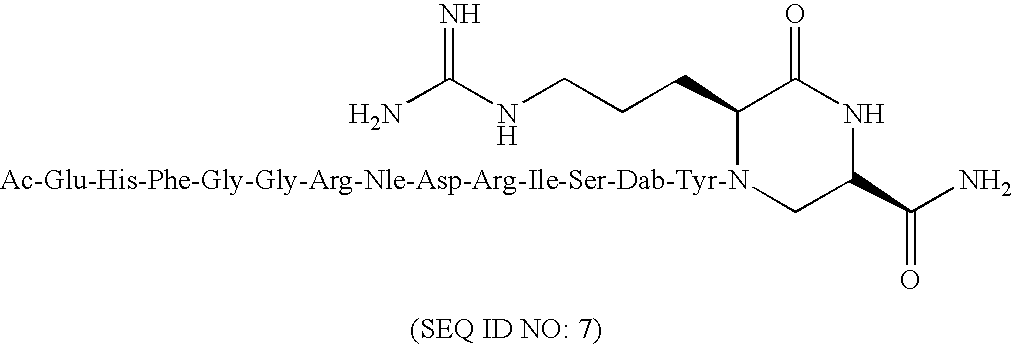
NC(NCCCC1[Ac-Glu-His-Phe-Gly-Gly-Arg-Nle-Asp-Arg-Ile-Ser-Dab-Tyr-N]CC(C(N)=O)NC1=O)=N
